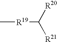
C[R19]C([R21])[R20]
